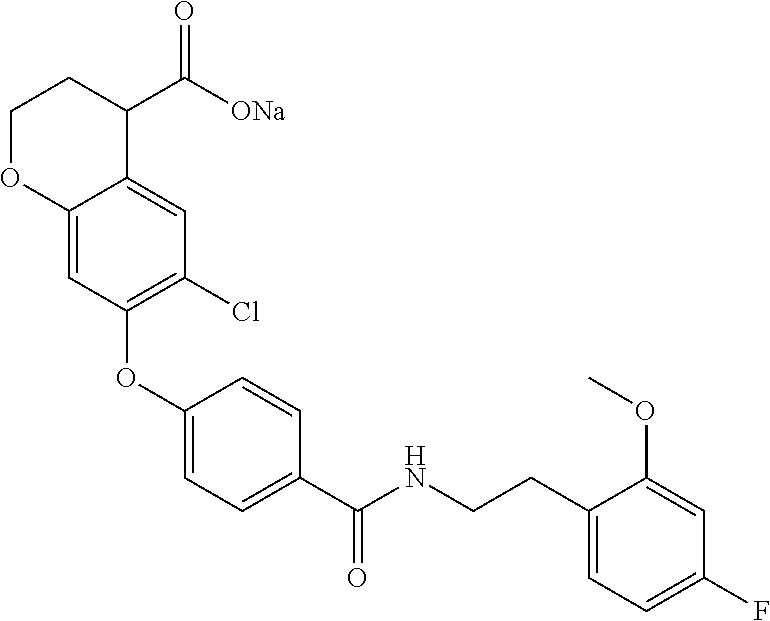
C1(OC2=C(Cl)C=C3C(=C2)OCCC3C([ONa])=O)=CC=C(C(NCCC2=CC=C(F)C=C2OC)=O)C=C1
